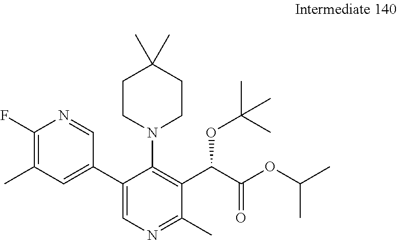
FC1=C(C)C=C(C2=CN=C(C)C(C(C(OC(C)C)=O)OC(C)(C)C)=C2N2CCC(C)(C)CC2)C=N1
